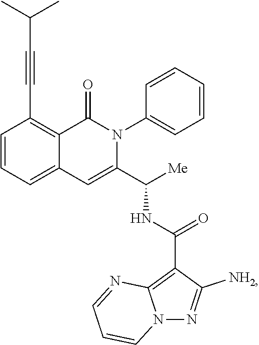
C1=CC=C2C(=C1C#CC(C)C)C(=O)N(C1=CC=CC=C1)C(C([Me])NC(=O)C1=C3N(N=C1N)C=CC=N3)=C2
